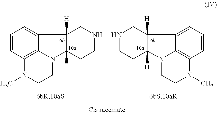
C1=CC2=C3C(=C1)C1([H])C([H])(N3CCN2C)CCNC1.C1=CC2=C3C(=C1)C1([H])C([H])(N3CCN2C)CCNC1
